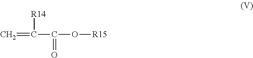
[R14]C(=C)C(O[R15])=O
